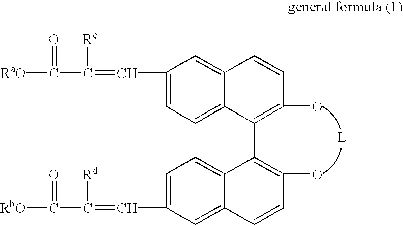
C1(C=C(C([RaO])=O)[Rc])=CC=C2C(=C1)C=CC(O)=C2C1=C(O)C=CC2=CC(C=C([Rd])C(=O)[RbO])=CC=C12
